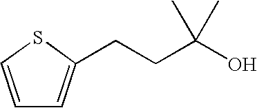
C1=CSC(CCC(O)(C)C)=C1
